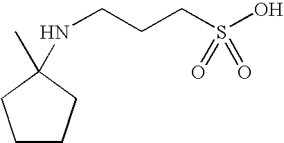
N(CCCS(O)(=O)=O)C1(C)CCCC1
